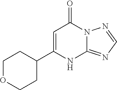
C12=NC=NN1C(=O)C=C(C1CCOCC1)N2
